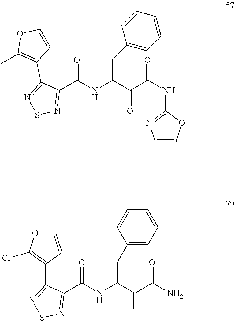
C1(C(NC(C(C(NC2=NC=CO2)=O)=O)CC2=CC=CC=C2)=O)=NSN=C1C1=C(C)OC=C1.C1(C(NC(C(C(N)=O)=O)CC2=CC=CC=C2)=O)=NSN=C1C1=C(Cl)OC=C1
